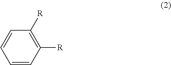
C1=CC([R])=C([R])C=C1
